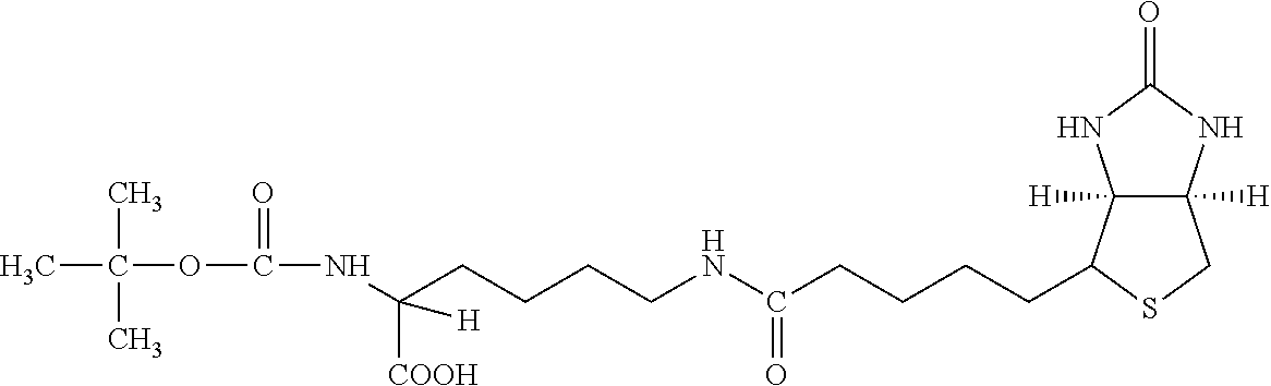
C12([H])C([H])(C(CCCCC(=O)NCCCCC(NC(OC(C)(C)C)=O)([COOH])[H])SC1)NC(=O)N2
